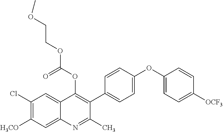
C1(Cl)=C([H3CO])C=C2C(=C1)C(OC(OCCOC)=O)=C(C1=CC=C(OC3=CC=C([OCF3])C=C3)C=C1)C(C)=N2
